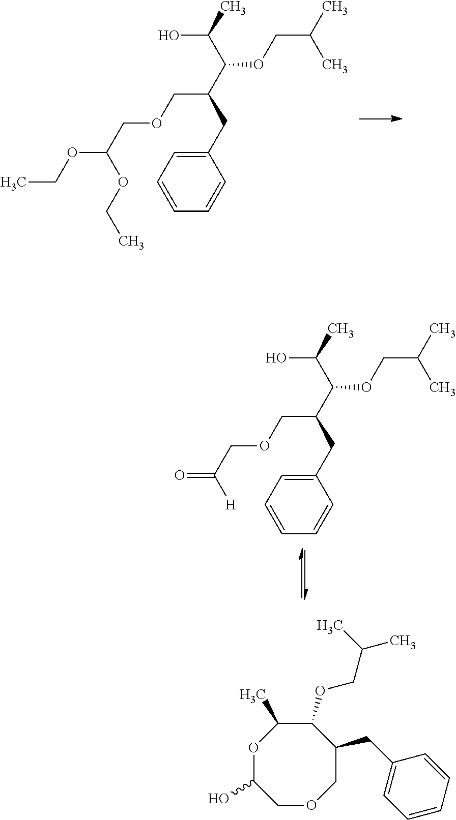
OC(C)C(OCC(C)C)C(CC1=CC=CC=C1)COCC(OCC)OCC.OC(C)C(OCC(C)C)C(CC1=CC=CC=C1)COCC([H])=O.C1OCC(CC2=CC=CC=C2)C(OCC(C)C)C(C)OC1O
